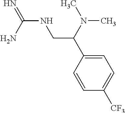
N(C(N)=N)CC(C1=CC=C([CF3])C=C1)N(C)C
